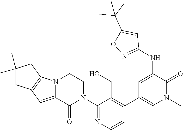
C1(N2CCN3C(=CC4=C3CC(C)(C)C4)C2=O)=NC=CC(C2=CN(C)C(=O)C(NC3=NOC(C(C)(C)C)=C3)=C2)=C1CO
